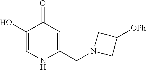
C1(O)=CNC(CN2CC([OPh])C2)=CC1=O
